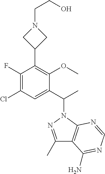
C1(C2=C(OC)C(C(N3N=C(C)C4=C3N=CN=C4N)C)=CC(Cl)=C2F)CN(CCO)C1
